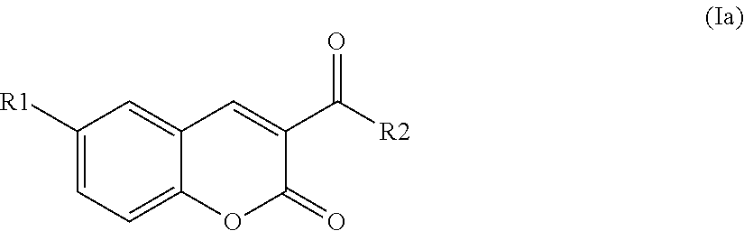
C1([R1])=CC=C2C(=C1)C=C(C([R2])=O)C(=O)O2
